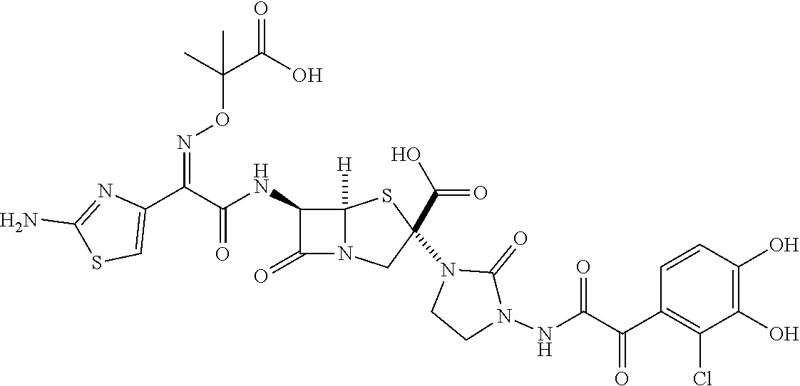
C(=O)(NC1C(=O)N2C1([H])SC(N1CCN(NC(C(C3=C(Cl)C(O)=C(O)C=C3)=O)=O)C1=O)(C(O)=O)C2)C(C1=CSC(N)=N1)=NOC(C(O)=O)(C)C
